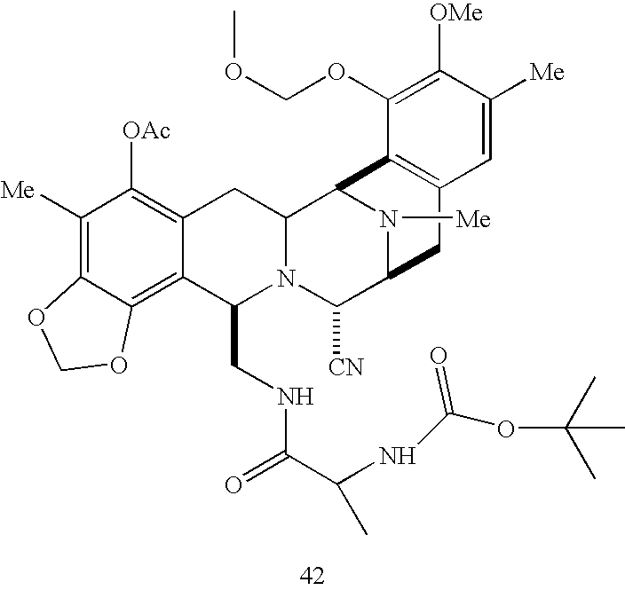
C1([Me])=C2C(=C3C(=C1[OAc])CC1N(C3CNC(C(NC(OC(C)(C)C)=O)C)=O)C([CN])C3N([Me])C1C1=C(C3)C=C([Me])C([OMe])=C1OCOC)OCO2
